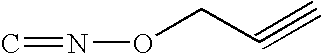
C=NOCC#C
